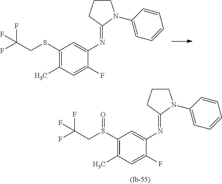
FC(CSC1=C(C)C=C(F)C(N=C2N(C3=CC=CC=C3)CCC2)=C1)(F)F.FC(CS(C1=C(C)C=C(F)C(N=C2N(C3=CC=CC=C3)CCC2)=C1)=O)(F)F
